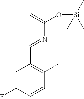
C1=C(F)C=CC(C)=C1C=NC(O[Si](C)(C)C)=C
